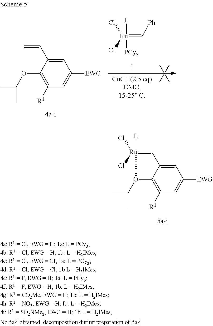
[Ru]1([L])(Cl)(Cl)=CC2=CC([EWG])=CC([R1])=C2O1C(C)C.[Ru](=C[Ph])([L])([PCy3])(Cl)Cl.C1=C(C=C)C(OC(C)C)=C([R1])C=C1[EWG]
